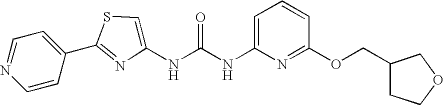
C1=CC(C2=NC(NC(NC3=CC=CC(OCC4CCOC4)=N3)=O)=CS2)=CC=N1
